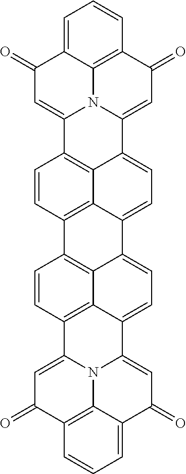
C1=C2C3=C(C=C1)C(=O)C=C1N3C(=CC2=O)C2=C3C4=C(C=C2)C2=C5C6=C(C=C2)C2=CC(=O)C7=C8N2C(=CC(=O)C8=CC=C7)C6=CC=C5C4=CC=C13
